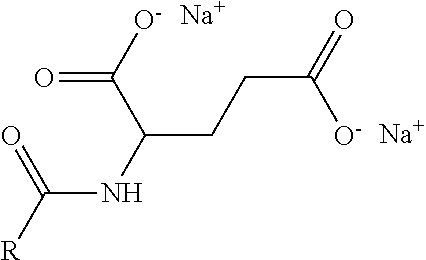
C(CCC(=O)[O-])(NC([R])=O)C([O-])=O.[Na].[Na]
